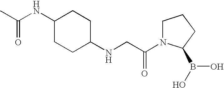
CC(NC1CCC(NCC(N2CCCC2B(O)O)=O)CC1)=O
